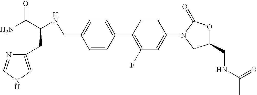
C1=C(CNC(C(N)=O)CC2=CNC=N2)C=CC(C2=C(F)C=C(N3CC(CNC(C)=O)OC3=O)C=C2)=C1
